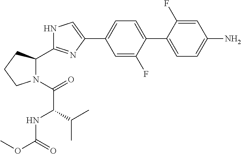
C1=C(F)C(C2=CC=C(N)C=C2F)=CC=C1C1=CNC(C2N(C(=O)C(NC(OC)=O)C(C)C)CCC2)=N1
